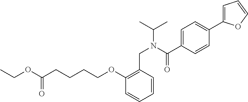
C(N(C(C)C)C(C1=CC=C(C2=CC=CO2)C=C1)=O)C1=C(OCCCCC(=O)OCC)C=CC=C1
